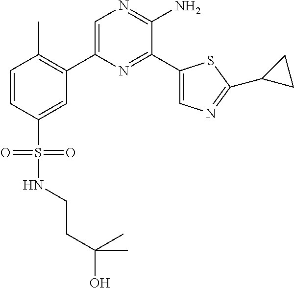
C1(C2=C(C)C=CC(S(=O)(=O)NCCC(O)(C)C)=C2)=CN=C(N)C(C2=CN=C(C3CC3)S2)=N1
